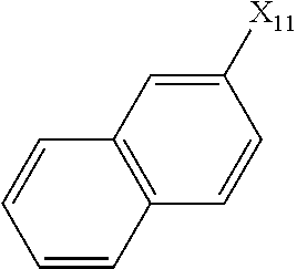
C1([X11])=CC2=C(C=C1)C=CC=C2
